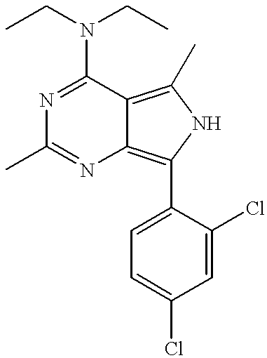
N1=C(N(CC)CC)C2=C(C)NC(C3=CC=C(Cl)C=C3Cl)=C2N=C1C
